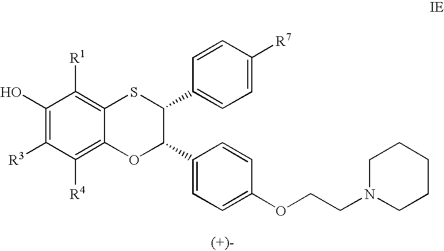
C1(O)=C([R3])C([R4])=C2C(=C1[R1])SC(C1=CC=C([R7])C=C1)C(C1=CC=C(OCCN3CCCCC3)C=C1)O2
